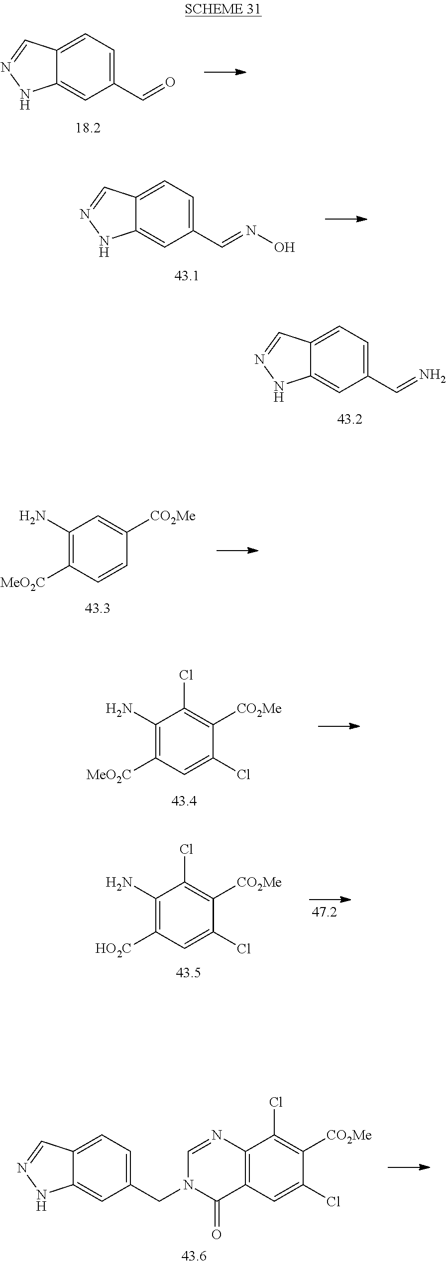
N1(CC2=CC=C3C(=C2)NN=C3)C(=O)C2=C(C(Cl)=C([CO2Me])C(Cl)=C2)N=C1.N=CC1=CC=C2C(=C1)NN=C2.O=CC1=CC=C2C(=C1)NN=C2.N(=CC1=CC=C2C(=C1)NN=C2)O.C1=CC([MeO2C])=C(N)C=C1[CO2Me].C1(Cl)=CC([MeO2C])=C(N)C(Cl)=C1[CO2Me].C1(Cl)=CC([HO2C])=C(N)C(Cl)=C1[CO2Me]
